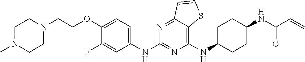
C1(NC2CCC(NC(C=C)=O)CC2)=C2C(=NC(NC3=CC=C(OCCN4CCN(C)CC4)C(F)=C3)=N1)C=CS2
